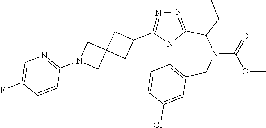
N1=C(C2CC3(C2)CN(C2=NC=C(F)C=C2)C3)N2C(=N1)C(CC)N(C(=O)OC)CC1=C2C=CC(Cl)=C1
